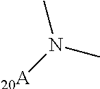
N(C)([20A])C
